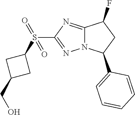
C12=NC(S(C3CC(CO)C3)(=O)=O)=NN1C(C1=CC=CC=C1)CC2F
